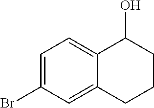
C1=C(Br)C=C2C(=C1)C(O)CCC2
